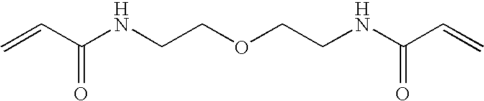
C=CC(NCCOCCNC(C=C)=O)=O
